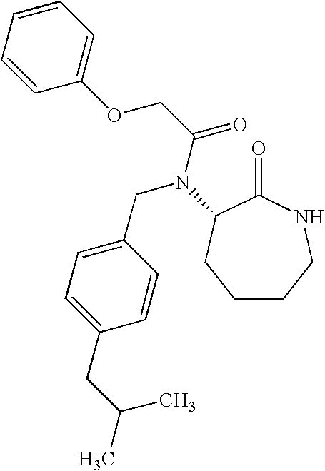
C1(OCC(=O)N(CC2=CC=C(CC(C)C)C=C2)C2C(=O)NCCCC2)=CC=CC=C1
